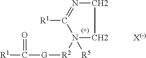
[R1]C([G][R2]N1([R5])CCN=C1[R1])=O
